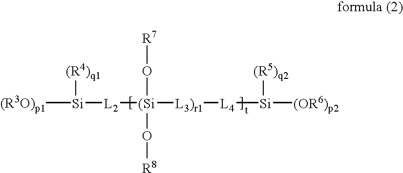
[(R3O)p1][Si]([(R4)q1])[L2][(Si](O[R7])(O[R8])[L3)r1][L4][Si]([(R5)q2])[(OR6)p2]
